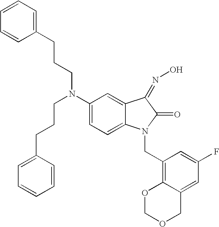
C(N(C1=CC=C2C(=C1)C(=NO)C(=O)N2CC1=C2C(=CC(F)=C1)COCO2)CCCC1=CC=CC=C1)CCC1=CC=CC=C1
